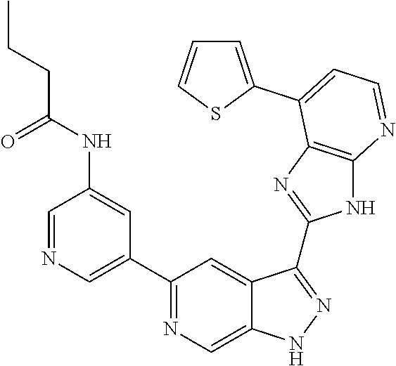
C1=NC=C(C2=NC=C3C(=C2)C(C2=NC4=C(N2)N=CC=C4C2=CC=CS2)=NN3)C=C1NC(CCC)=O
